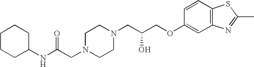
C1CCC(NC(=O)CN2CCN(CC(COC3=CC4=C(C=C3)SC(C)=N4)O)CC2)CC1
